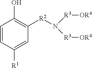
C1=CC([R1])=CC([R2]N([R3][OR4])[R3][OR4])=C1O
